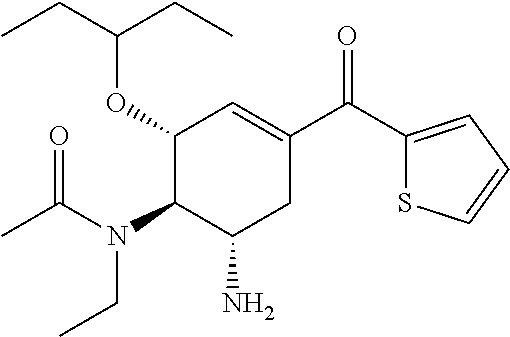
C1(OC(CC)CC)C(N(C(C)=O)CC)C(N)CC(C(C2=CC=CS2)=O)=C1
